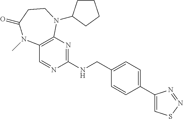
C1(NCC2=CC=C(C3=CSN=N3)C=C2)=NC2=C(C=N1)N(C)C(=O)CCN2C1CCCC1
